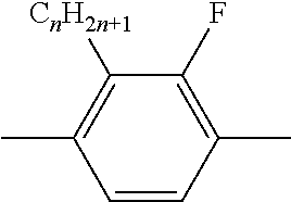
C1(F)=C(C)C=CC(C)=C1[CnH2n+1]
